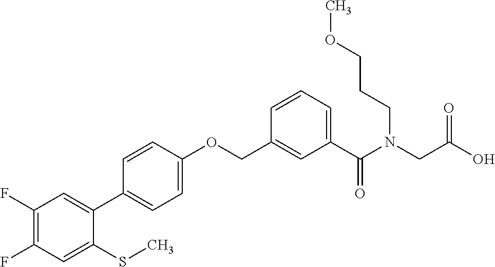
C1(F)=C(F)C=C(SC)C(C2=CC=C(OCC3=CC(C(N(CC(O)=O)CCCOC)=O)=CC=C3)C=C2)=C1
